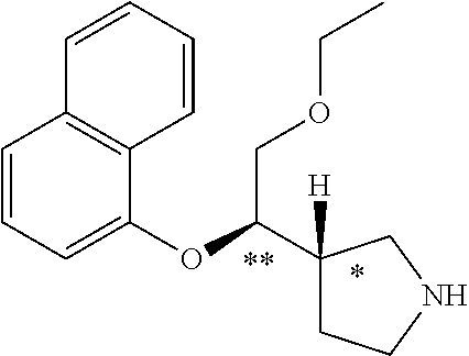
C1=CC=C(OC(C2([H])CCNC2)COCC)C2=C1C=CC=C2
